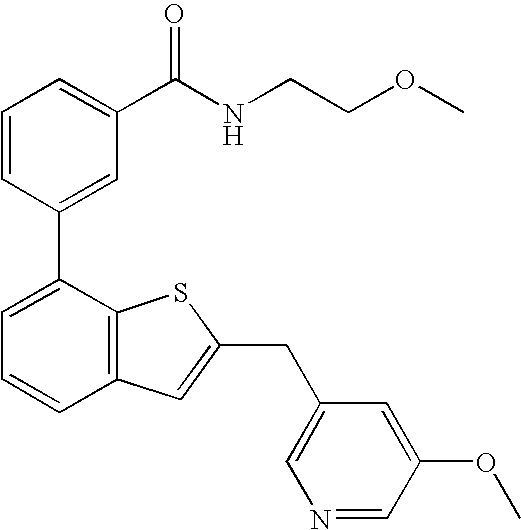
C1=CC(C2=CC=CC3=C2SC(CC2=CN=CC(OC)=C2)=C3)=CC(C(NCCOC)=O)=C1
